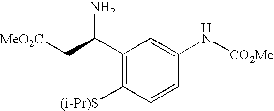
NC(C[MeO2C])C1=C([(i-Pr)S])C=CC(N[CO2Me])=C1
